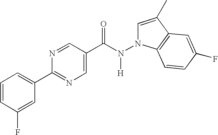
C1=CC(F)=CC(C2=NC=C(C(N(N3C=C(C)C4=C3C=CC(F)=C4)[H])=O)C=N2)=C1
